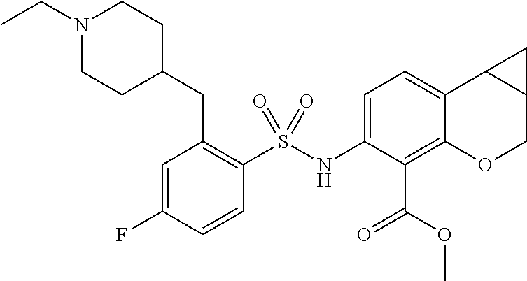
C1=C(NS(C2=C(CC3CCN(CC)CC3)C=C(F)C=C2)(=O)=O)C(C(OC)=O)=C2C(=C1)C1C(CO2)C1
